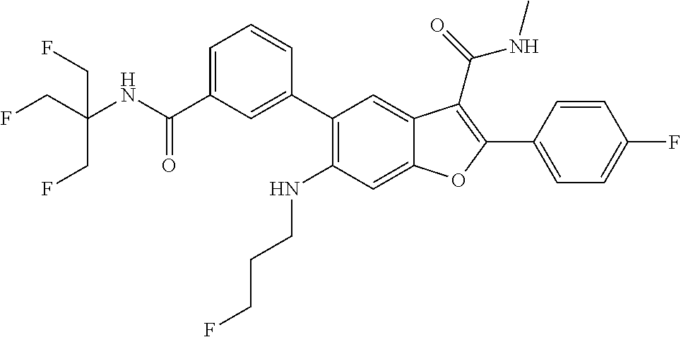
C1=C(C(NC(CF)(CF)CF)=O)C=C(C2=C(NCCCF)C=C3C(=C2)C(C(NC)=O)=C(C2=CC=C(F)C=C2)O3)C=C1
